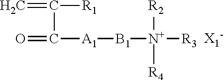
C=C([R1])C(=O)[A1][B1][N+]([R2])([R4])[R3]
